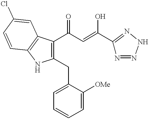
C1(CC2=CC=CC=C2[OMe])=C(C(C=C(O)C2=NNN=N2)=O)C2=C(N1)C=CC(Cl)=C2
